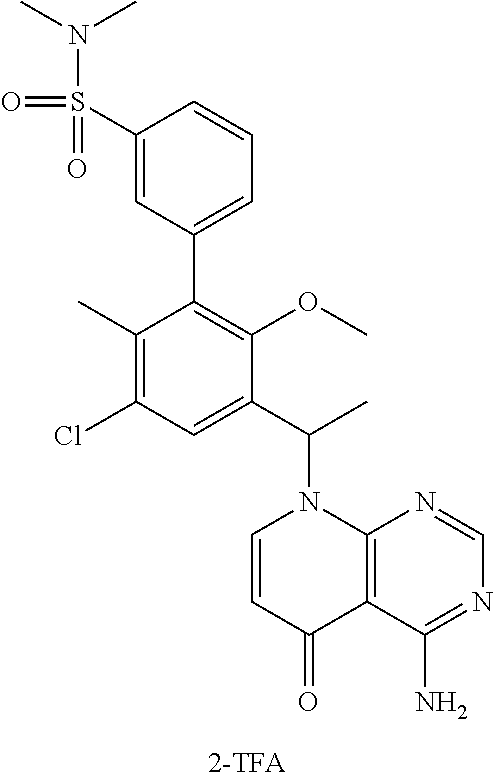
C1(S(=O)(N(C)C)=O)=CC(C2=C(OC)C(C(C)N3C=CC(=O)C4=C3N=CN=C4N)=CC(Cl)=C2C)=CC=C1
